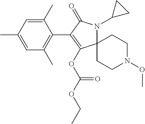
C1(C)=CC(C)=CC(C)=C1C1=C(OC(OCC)=O)C2(N(C3CC3)C1=O)CCN(OC)CC2
